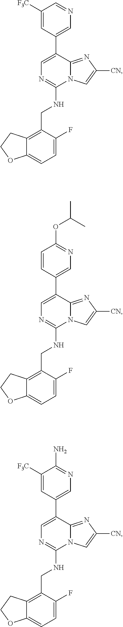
C1=C(F)C(CNC2=NC=C(C3=CN=CC([F3C])=C3)C3=NC([CN])=CN23)=C2C(=C1)OCC2.C1=C(F)C(CNC2=NC=C(C3=CN=C(OC(C)C)C=C3)C3=NC([CN])=CN23)=C2C(=C1)OCC2.C1=C(F)C(CNC2=NC=C(C3=CN=C(N)C([F3C])=C3)C3=NC([CN])=CN23)=C2C(=C1)OCC2
